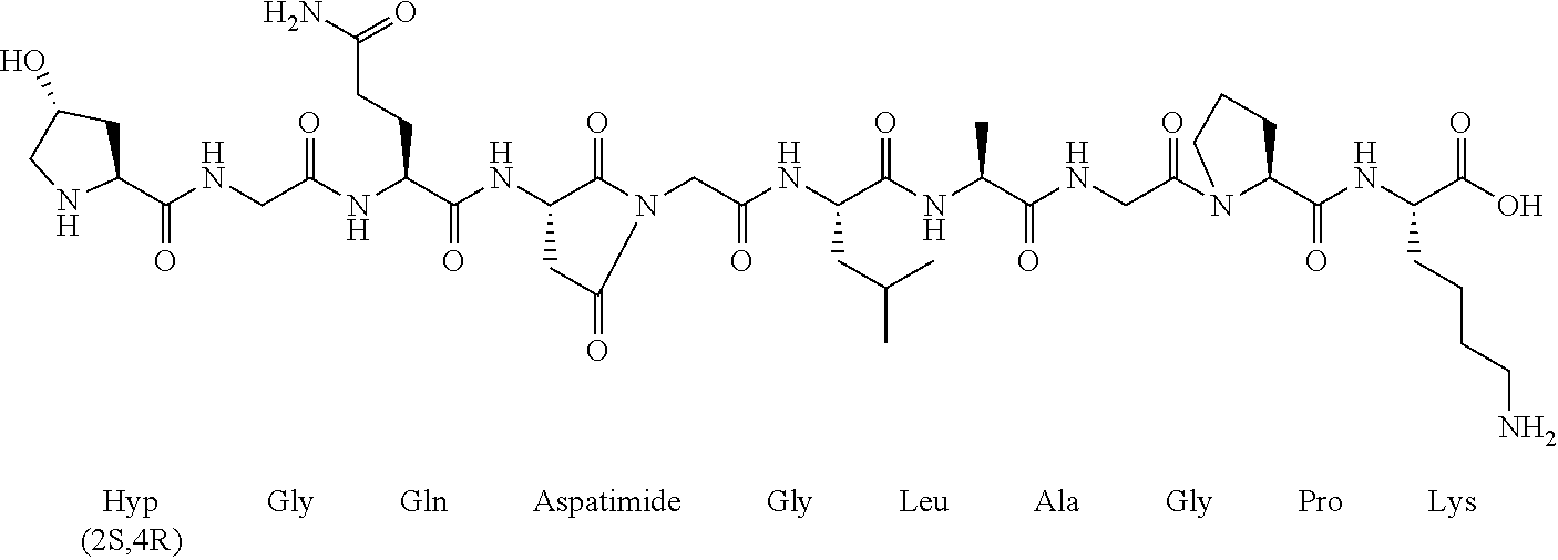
C1(C(NCC(NC(C(NC2C(=O)N(CC(NC(C(NC(C(NCC(N3C(C(NC(C(O)=O)CCCCN)=O)CCC3)=O)=O)C)=O)CC(C)C)=O)C(=O)C2)=O)CCC(N)=O)=O)=O)CC(O)CN1
